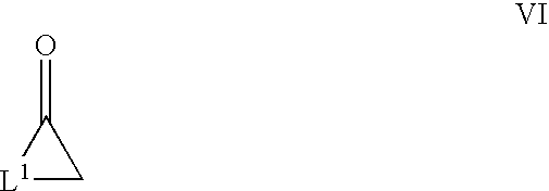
[L1]1CC1=O
